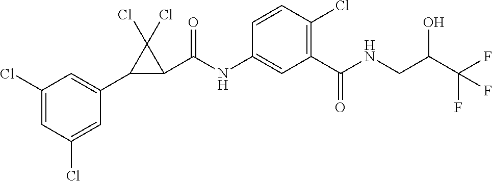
C1(Cl)=CC(Cl)=CC(C2C(C(NC3=CC(C(NCC(C(F)(F)F)O)=O)=C(Cl)C=C3)=O)C2(Cl)Cl)=C1
